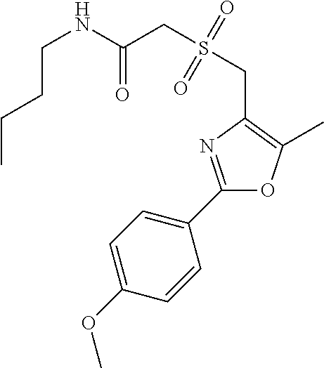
S(CC1=C(C)OC(C2=CC=C(OC)C=C2)=N1)(CC(NCCCC)=O)(=O)=O
